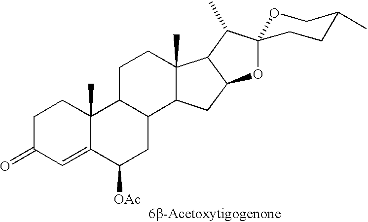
C1C(=O)C=C2C(C)(C1)C1C(CC2[OAc])C2C(C)(CC1)C1C(C2)OC2(C1C)OCC(C)CC2
